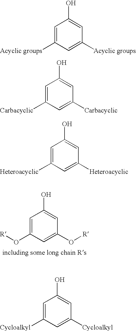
C1=C(O[R])C=C(O[R])C=C1O.C1=C([Acyclic groups])C=C([Acyclic groups])C=C1O.C1=C([Carbacyclic])C=C([Carbacyclic])C=C1O.C1=C([Heteroacyclic])C=C([Heteroacyclic])C=C1O.C1=C([Cycloalkyl])C=C([Cycloalkyl])C=C1O
